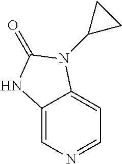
C12=CN=CC=C1N(C1CC1)C(=O)N2
